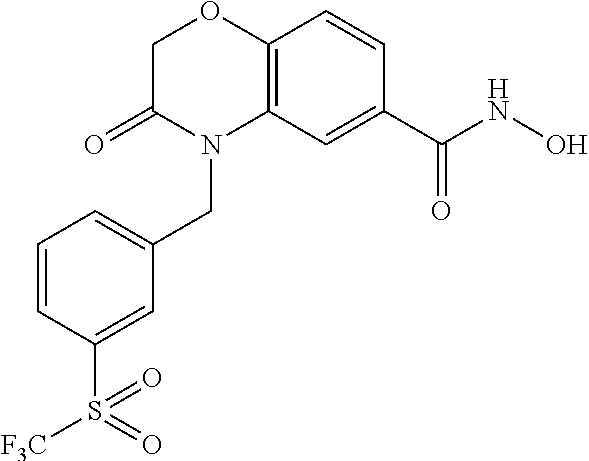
C1=CC(S(=O)([F3C])=O)=CC(CN2C3=C(OCC2=O)C=CC(C(NO)=O)=C3)=C1
